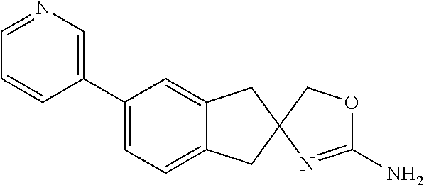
C1(C2=CC=C3C(=C2)CC2(C3)COC(N)=N2)=CN=CC=C1
